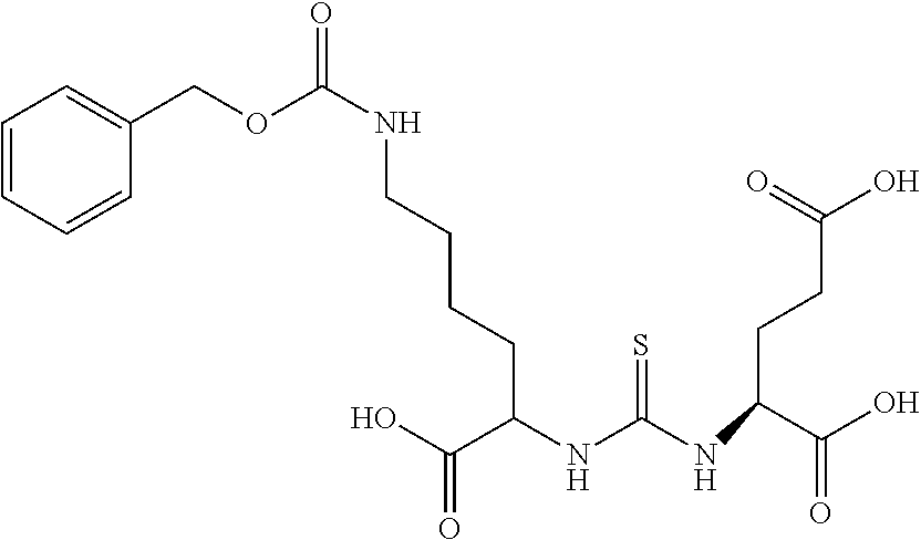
C1=CC=CC(COC(NCCCCC(NC(NC(C(=O)O)CCC(O)=O)=S)C(O)=O)=O)=C1
